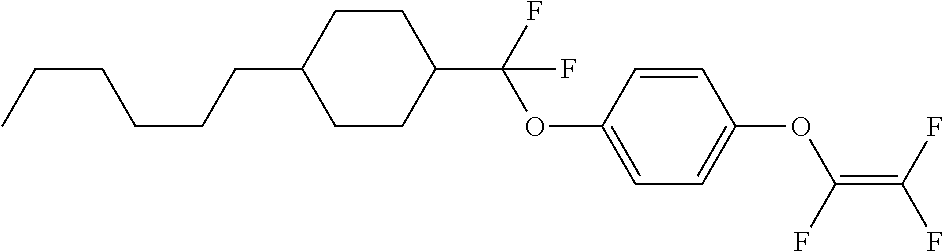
C1CC(C(F)(OC2=CC=C(OC(=C(F)F)F)C=C2)F)CCC1CCCCCC
